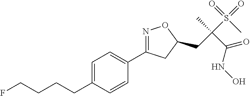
C1=C(CCCCF)C=CC(C2=NOC(CC(S(=O)(=O)C)(C)C(=O)NO)C2)=C1
